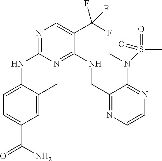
C1=C(NC2=NC=C(C(F)(F)F)C(NCC3=NC=CN=C3N(C)S(C)(=O)=O)=N2)C(C)=CC(C(N)=O)=C1
